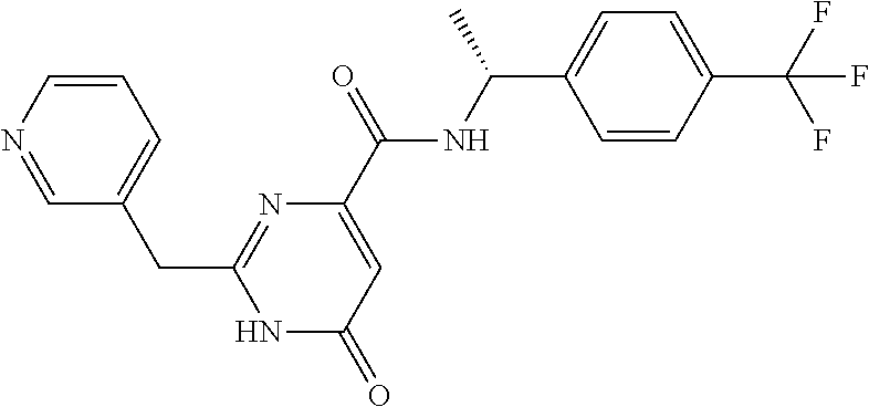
C1(CC2=CC=CN=C2)=NC(C(NC(C2=CC=C(C(F)(F)F)C=C2)C)=O)=CC(=O)N1
